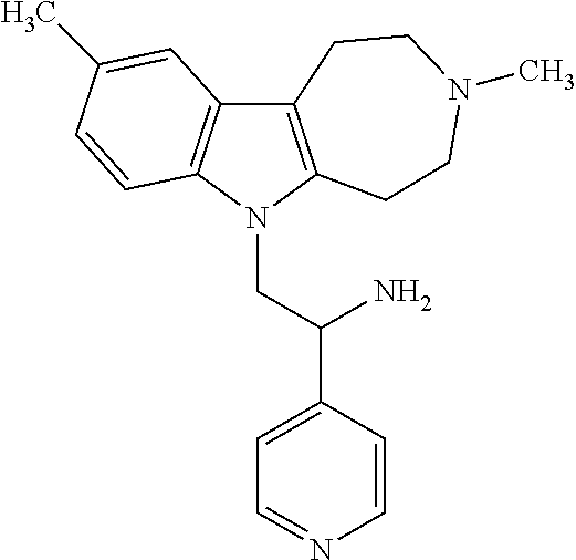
C12=C(N(CC(C3=CC=NC=C3)N)C3=C1C=C(C)C=C3)CCN(C)CC2
